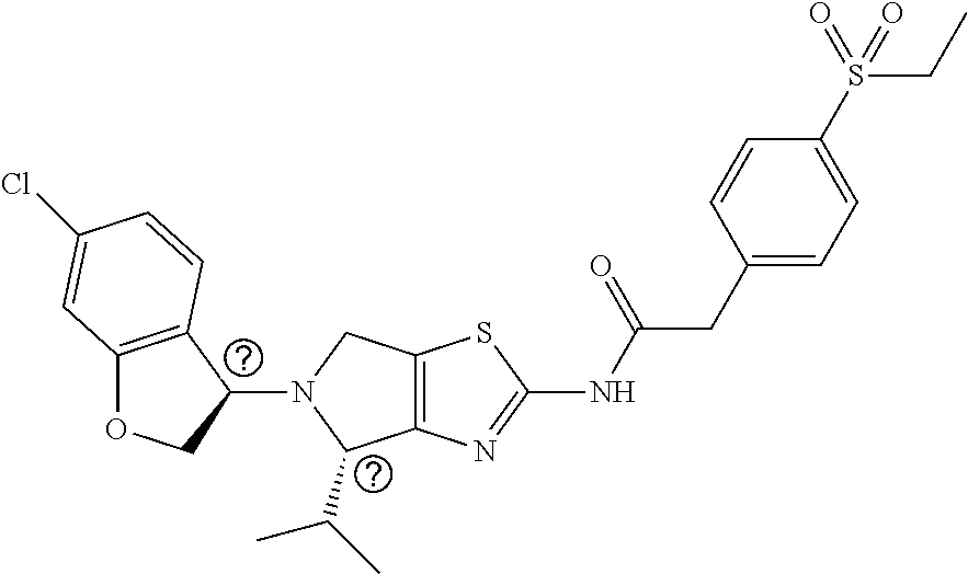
N1(C2COC3=C2C=CC(Cl)=C3)C(C(C)C)C2=C(C1)SC(NC(CC1=CC=C(S(CC)(=O)=O)C=C1)=O)=N2
